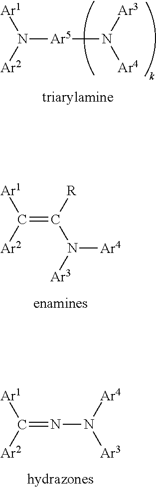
[Ar1]C([Ar2])=NN([Ar4])[Ar3].[Ar1]C([Ar2])=C([R])N([Ar3])[Ar4].[Ar1]N([Ar2])[Ar5]N([Ar3])[Ar4]
